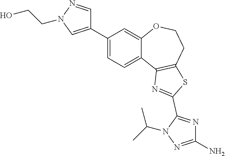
C1(N)=NN(C(C)C)C(C2=NC3=C(CCOC4=CC(C5=CN(CCO)N=C5)=CC=C43)S2)=N1
